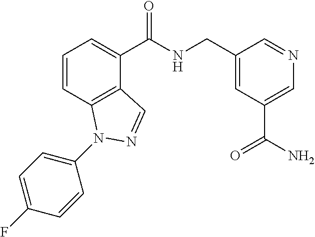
C1=CC2=C(C(C(NCC3=CC(C(N)=O)=CN=C3)=O)=C1)C=NN2C1=CC=C(F)C=C1
